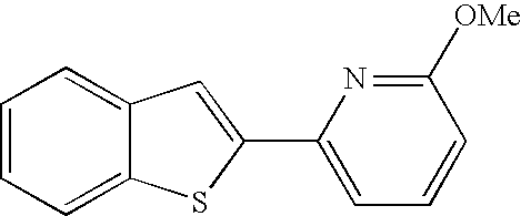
C1=CC=C2C(=C1)C=C(C1=CC=CC([OMe])=N1)S2
